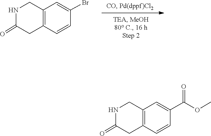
C1=C(Br)C=CC2=C1CNC(=O)C2.C12=C(CNC(=O)C1)C=C(C(=O)OC)C=C2
